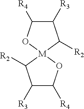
C1([R3])C([R4])O[M]2(C1[R2])OC([R4])C([R3])C2[R2]
